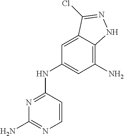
C1=CC(NC2=CC(N)=C3C(=C2)C(Cl)=NN3)=NC(N)=N1
